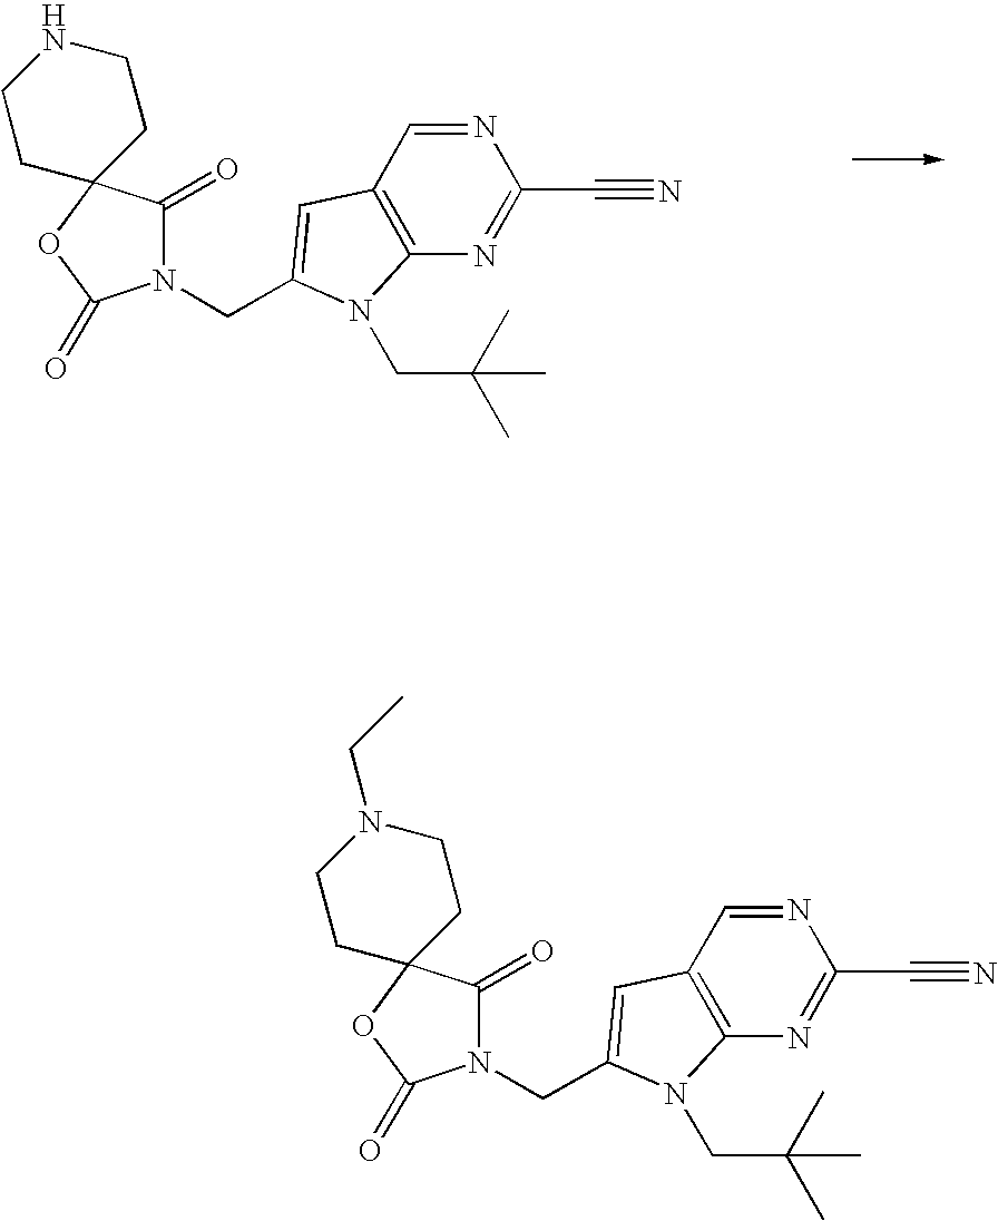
N1=CC2=C(N=C1C#N)N(CC(C)(C)C)C(CN1C(=O)C3(OC1=O)CCNCC3)=C2.N1=CC2=C(N=C1C#N)N(CC(C)(C)C)C(CN1C(=O)C3(OC1=O)CCN(CC)CC3)=C2
